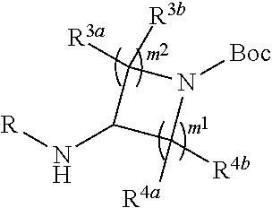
N(C1C([R4b])([R4a])N([Boc])C1([R3b])[R3a])[R]
